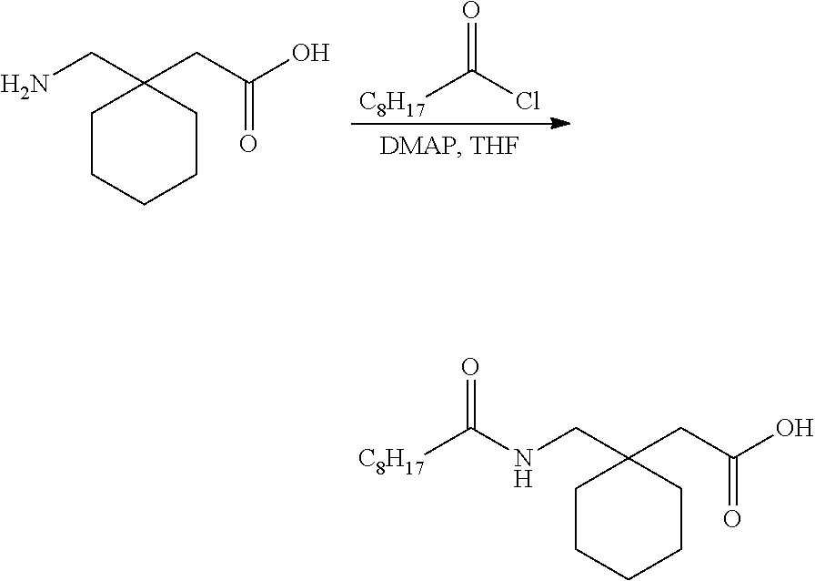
NCC1(CC(O)=O)CCCCC1.[C8H17]C(Cl)=O.N(CC1(CC(O)=O)CCCCC1)C([C8H17])=O
